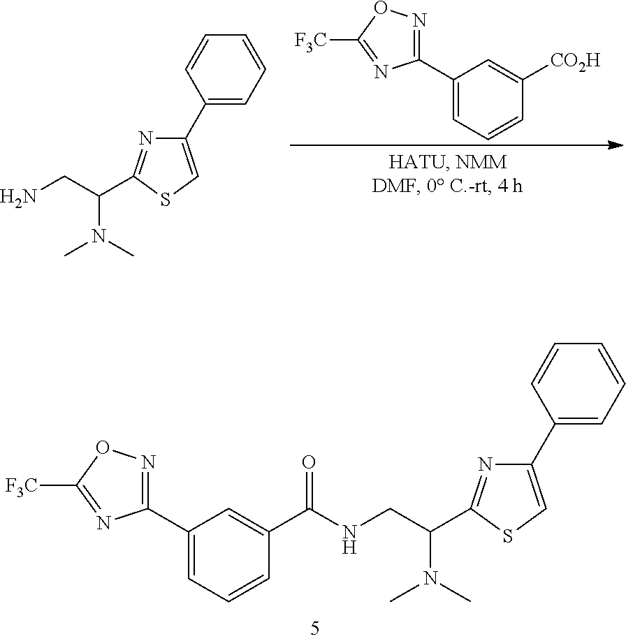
C1(C2=CC=CC(C(NCC(C3=NC(C4=CC=CC=C4)=CS3)N(C)C)=O)=C2)=NOC([F3C])=N1.C1(C2=CC=CC([CO2H])=C2)=NOC([F3C])=N1.C(N(C)C)(C1=NC(C2=CC=CC=C2)=CS1)CN
